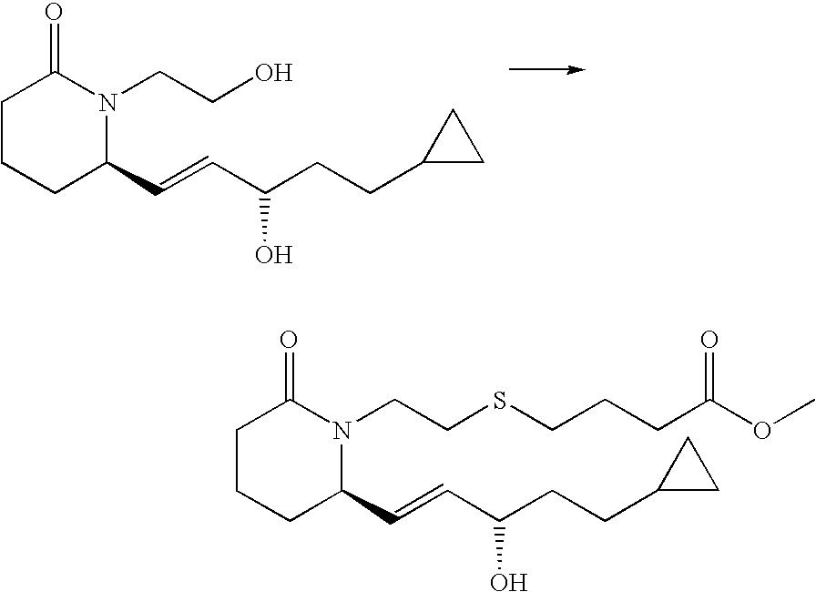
C1CCC(C=CC(CCC2CC2)O)N(CCO)C1=O.C1CCC(C=CC(CCC2CC2)O)N(CCSCCCC(OC)=O)C1=O
